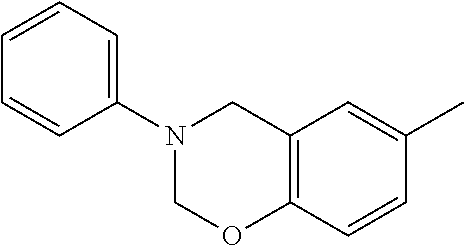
C1=CC(N2COC3=C(C2)C=C(C)C=C3)=CC=C1
